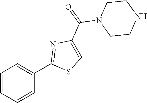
C1=CC=CC(C2=NC(C(=O)N3CCNCC3)=CS2)=C1
